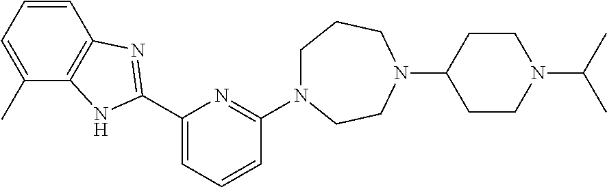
C1(C2=NC3=C(C(C)=CC=C3)N2)=CC=CC(N2CCCN(C3CCN(C(C)C)CC3)CC2)=N1
